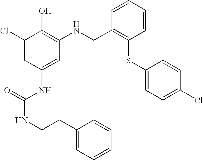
C1(NC(NCCC2=CC=CC=C2)=O)=CC(NCC2=C(SC3=CC=C(Cl)C=C3)C=CC=C2)=C(O)C(Cl)=C1
